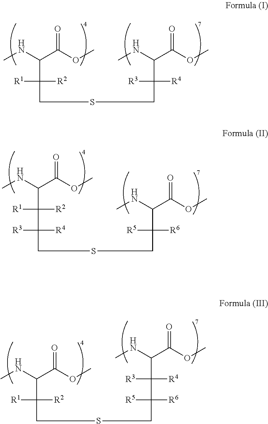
CNC(C(OC)=O)C(CSCC([R4])(C(NC)C(OC)=O)[R3])([R2])[R1].CNC(C(OC)=O)C(C(CSCC([R6])(C(NC)C(OC)=O)[R5])([R4])[R3])([R2])[R1].CNC(C(OC)=O)C([R2])([R1])CSCC(C([R4])(C(NC)C(OC)=O)[R3])([R5])[R6]
